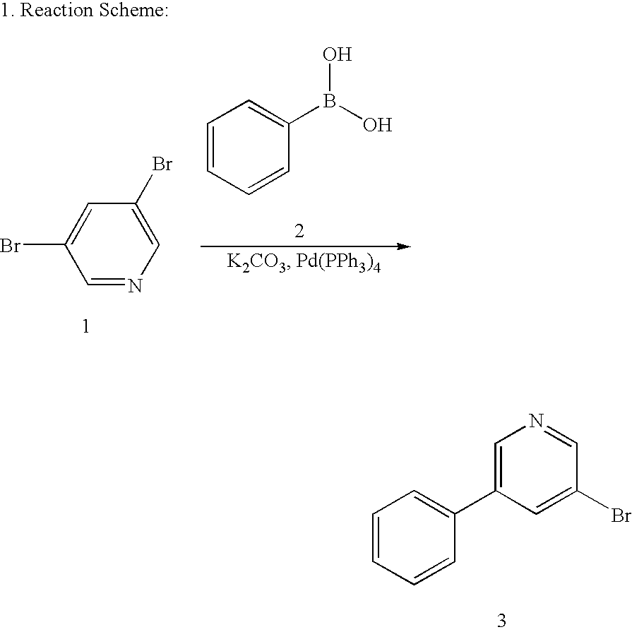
C1=CC=CC(C2=CN=CC(Br)=C2)=C1.C1(Br)=CC(Br)=CN=C1.C1=CC=CC(B(O)O)=C1
